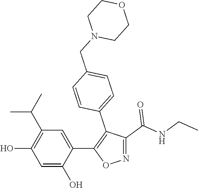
C1=C(O)C(C2=C(C3=CC=C(CN4CCOCC4)C=C3)C(C(=O)NCC)=NO2)=CC(C(C)C)=C1O
